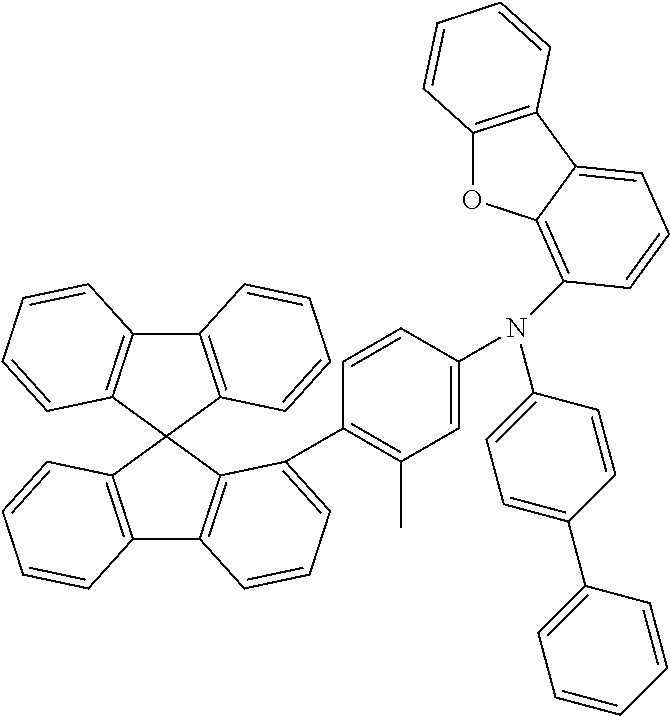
C12=C(C3(C4=C1C=CC=C4C1=C(C)C=C(N(C4=CC=C(C5=CC=CC=C5)C=C4)C4=C5OC6=C(C5=CC=C4)C=CC=C6)C=C1)C1=C(C4=C3C=CC=C4)C=CC=C1)C=CC=C2
